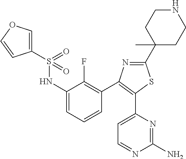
C1(NS(C2=COC=C2)(=O)=O)=CC=CC(C2=C(C3=CC=NC(N)=N3)SC(C3(C)CCNCC3)=N2)=C1F
